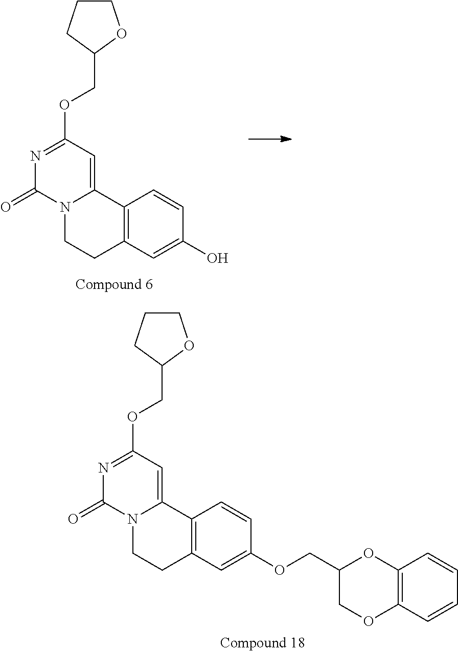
N1=C(OCC2OCCC2)C=C2N(C1=O)CCC1=C2C=CC(O)=C1.N1=C(OCC2OCCC2)C=C2N(C1=O)CCC1=C2C=CC(OCC2COC3=C(O2)C=CC=C3)=C1
